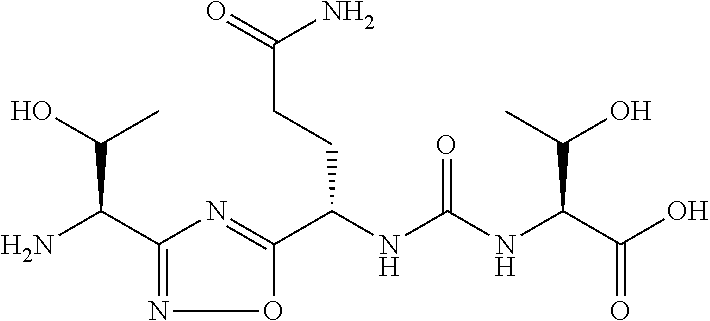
C1(C(N)C(O)C)=NOC(C(NC(NC(C(O)=O)C(O)C)=O)CCC(=O)N)=N1
